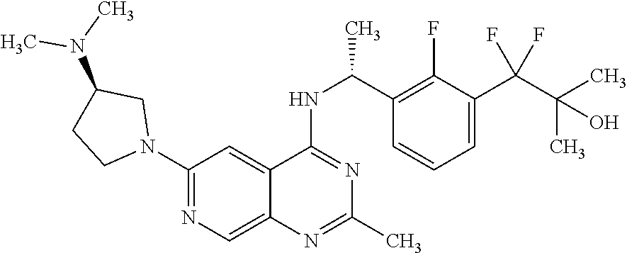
N1(C2=NC=C3C(=C2)C(NC(C2=C(F)C(C(F)(F)C(C)(C)O)=CC=C2)C)=NC(C)=N3)CC(N(C)C)CC1
